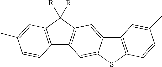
C12=C(C([R])([R])C3=C1C=C1C(=C3)C3=C(S1)C=CC(C)=C3)C=C(C)C=C2
